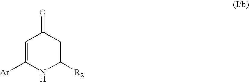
C1=C([Ar])NC([R2])CC1=O
